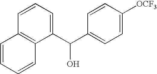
C1(C(C2=CC=C([OCF3])C=C2)O)=CC=CC2=C1C=CC=C2
